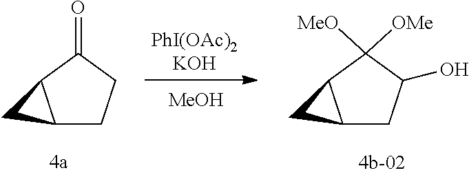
C1(=O)C2CC2CC1.C1([MeO])([OMe])C2CC2CC1O.[MeOH]
